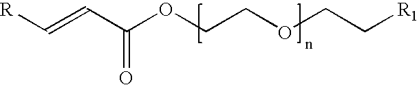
[R]C=CC(OCCOCC[R1])=O
